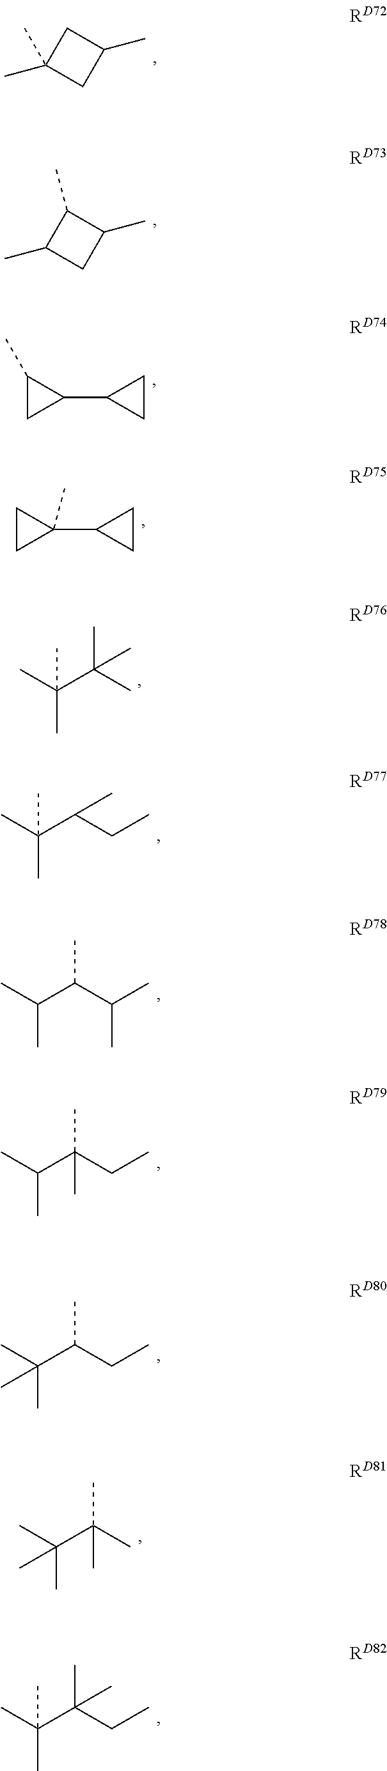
CC1(C)CC(C)C1.CC1CC(C)C1C.C1(C2CC2)C(C)C1.C1(C2CC2)(C)CC1.CC(C(C)(C)C)(C)C.CC(C(CC)C)(C)C.CC(C(C(C)C)C)C.CC(C(CC)(C)C)C.CC(C(CC)C)(C)C.CC(C(C)(C)C)(C)C.CC(C(CC)(C)C)(C)C
